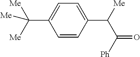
C1=C(C([Me])C([Ph])=O)C=CC(C([Me])([Me])[Me])=C1
